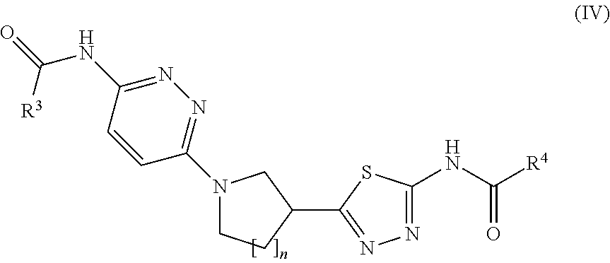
N1(C2=NN=C(NC([R3])=O)C=C2)CCC(C2=NN=C(NC(=O)[R4])S2)C1
